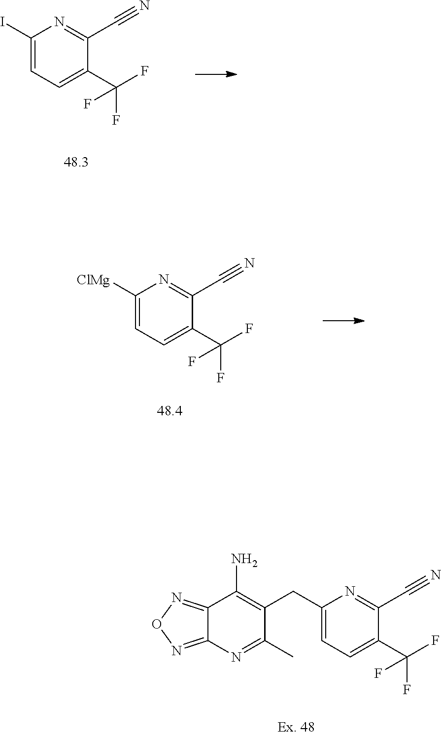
C1(I)=CC=C(C(F)(F)F)C(C#N)=N1.C1([ClMg])=CC=C(C(F)(F)F)C(C#N)=N1.C1(CC2=C(N)C3=NON=C3N=C2C)=CC=C(C(F)(F)F)C(C#N)=N1
